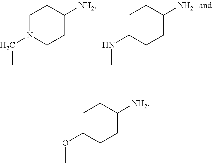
C1N(CC)CCC([NH2])C1.C1C(NC)CCC(N)C1.C1C(OC)CCC([NH2])C1
